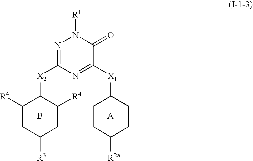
[A].B.C1([R4])C([X2]C2=NN([R1])C(=O)C([X1]C3CCC([R2a])CC3)=N2)C([R4])CC([R3])C1
